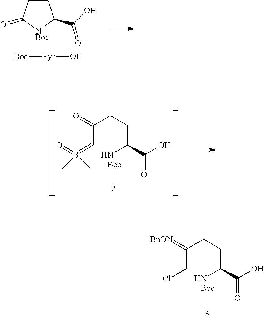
C1CC(=O)[NBoc]C1C(O)=O.[Boc][Pyr]O.C(C=S(=O)(C)C)(CCC(N)C(O)=O)=O.C(CCl)(CCC(N)C(O)=O)=[BnON]
